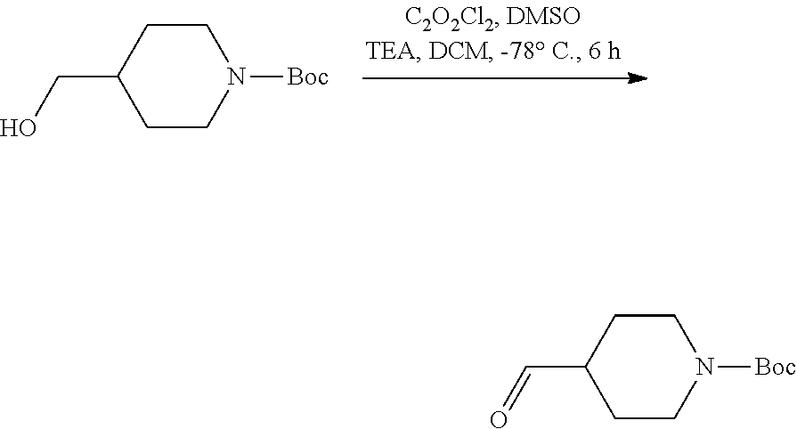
C1CC(CO)CCN1[Boc].C1CC(C=O)CCN1[Boc]
